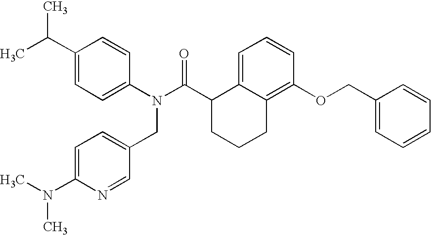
C1(C(C)C)=CC=C(N(C(C2CCCC3=C(OCC4=CC=CC=C4)C=CC=C23)=O)CC2=CC=C(N(C)C)N=C2)C=C1
